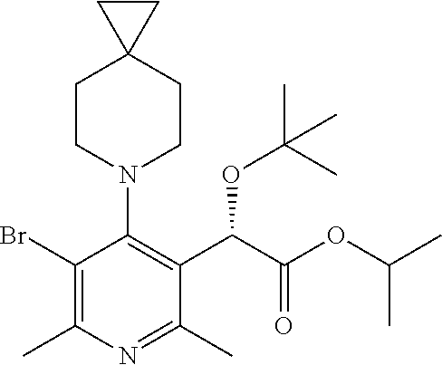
C1(Br)=C(C)N=C(C)C(C(C(OC(C)C)=O)OC(C)(C)C)=C1N1CCC2(CC1)CC2
